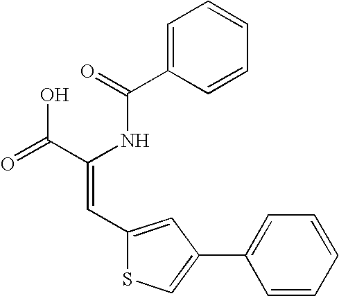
C1=C(C(=O)NC(C(=O)O)=CC2=CC(C3=CC=CC=C3)=CS2)C=CC=C1
